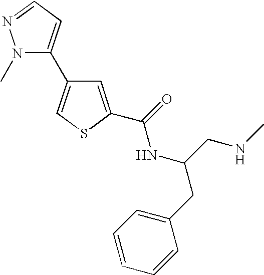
C1=C(C(=O)NC(CNC)CC2=CC=CC=C2)SC=C1C1=CC=NN1C
